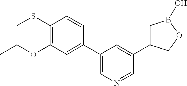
C1(C2=CN=CC(C3CB(O)OC3)=C2)=CC(OCC)=C(SC)C=C1
